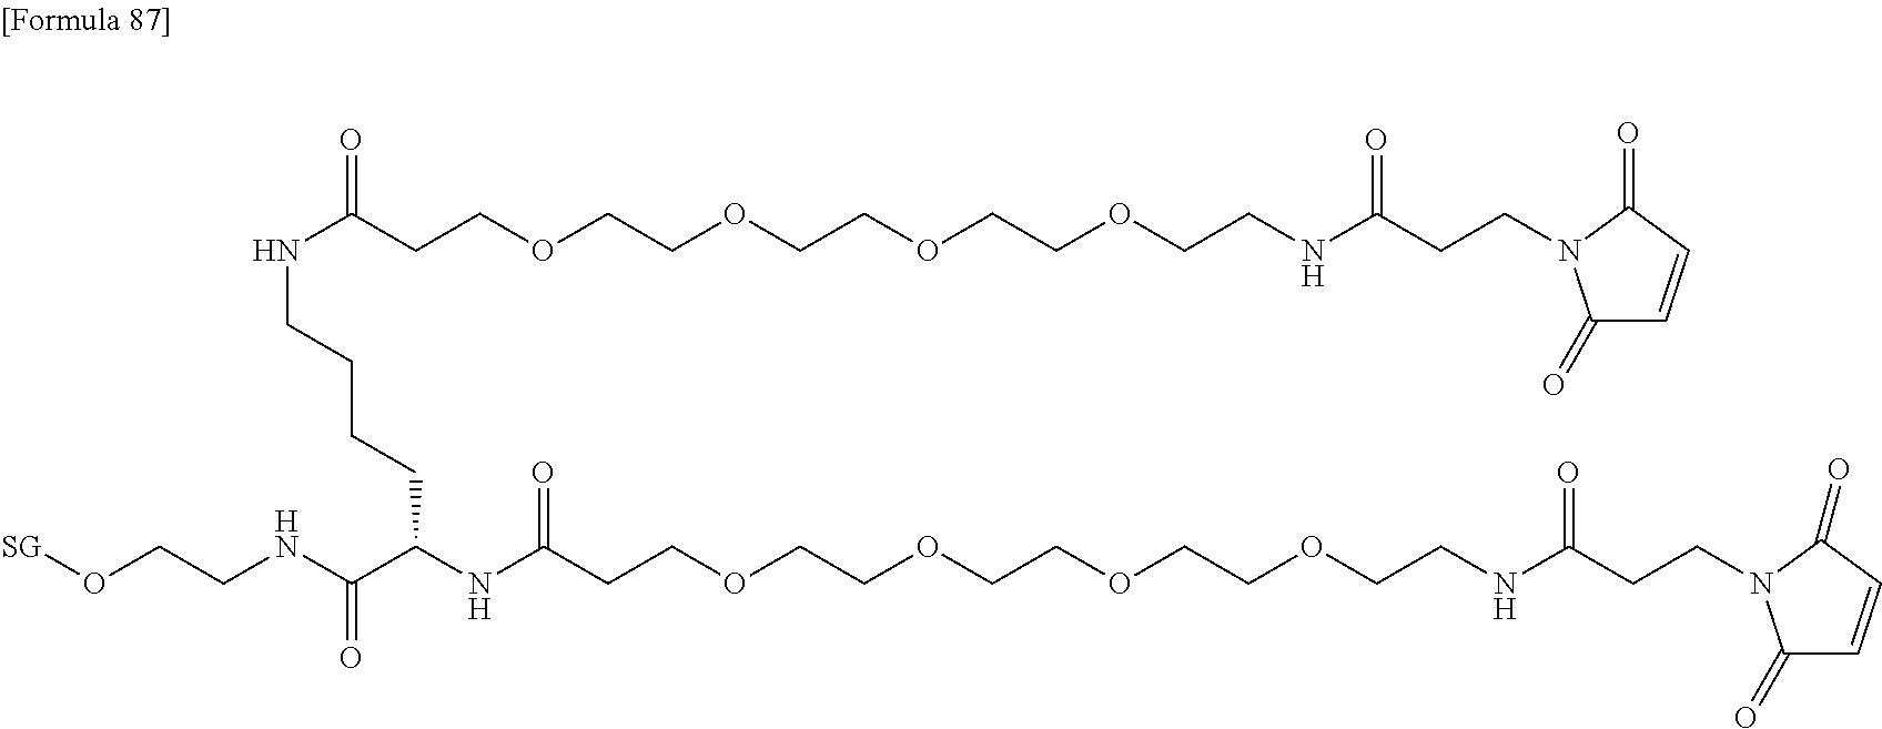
N(C(C(NC(CCOCCOCCOCCOCCNC(CCN1C(=O)C=CC1=O)=O)=O)CCCCNC(CCOCCOCCOCCOCCNC(CCN1C(=O)C=CC1=O)=O)=O)=O)CCO[SG]
